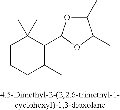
C1CCC(C)C(C2OC(C)C(C)O2)C1(C)C
